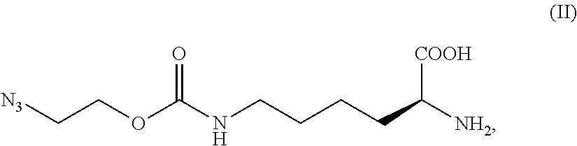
C(CCCC([COOH])[NH2])NC(OCC[N3])=O
